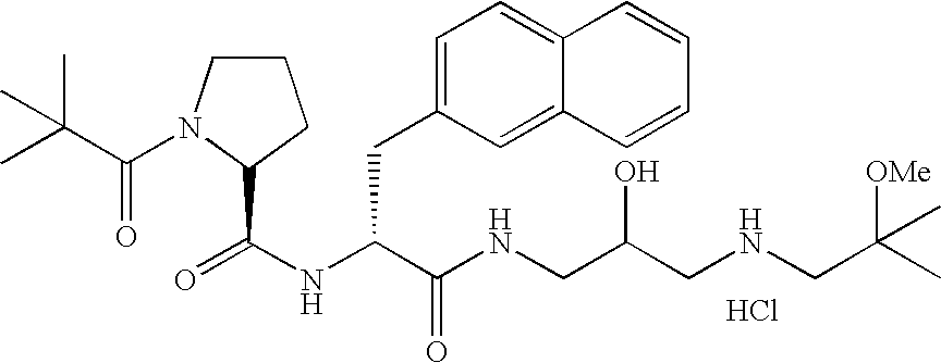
N(C(C(NCC(CNCC([OMe])(C)C)O)=O)CC1=CC=C2C(=C1)C=CC=C2)C(=O)C1N(C(C(C)(C)C)=O)CCC1.Cl
